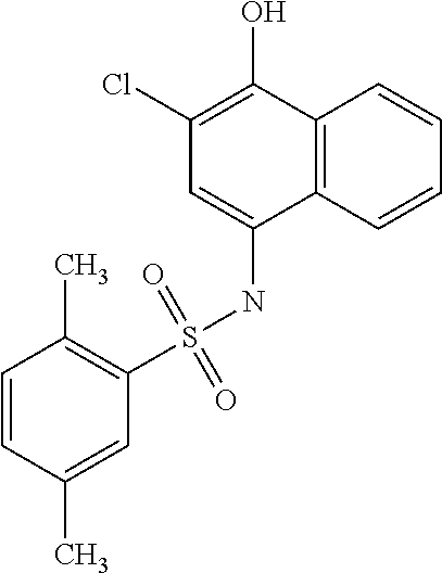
C12=C(C=CC=C1)C(NS(C1=C(C)C=CC(C)=C1)(=O)=O)=CC(Cl)=C2O
